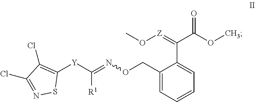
C1([Y]C([R1])=NOCC2=CC=CC=C2C(C(=O)OC)=[Z]OC)=C(Cl)C(Cl)=NS1
